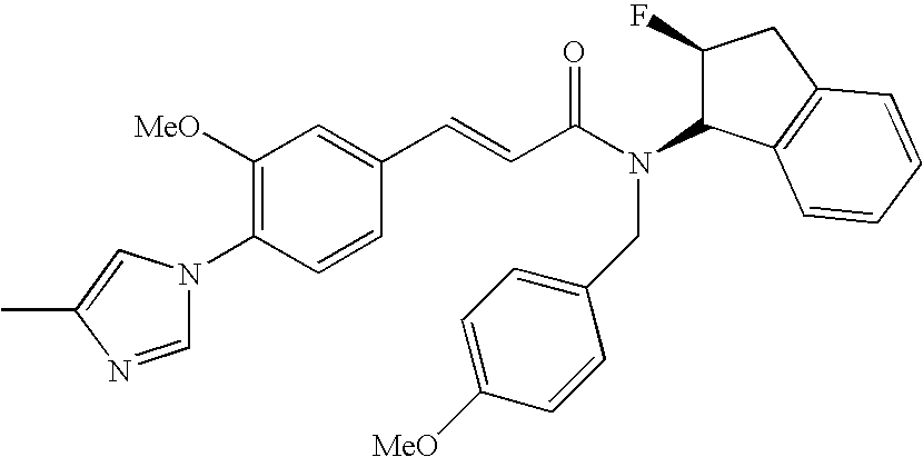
C1([OMe])=C(N2C=NC(C)=C2)C=CC(C=CC(N(C2C(F)CC3=C2C=CC=C3)CC2=CC=C([OMe])C=C2)=O)=C1
